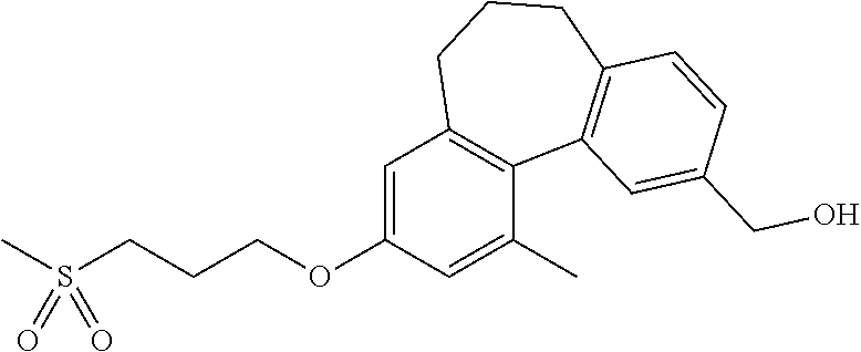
C1=C(OCCCS(C)(=O)=O)C=C(C)C2=C1CCCC1=C2C=C(CO)C=C1
